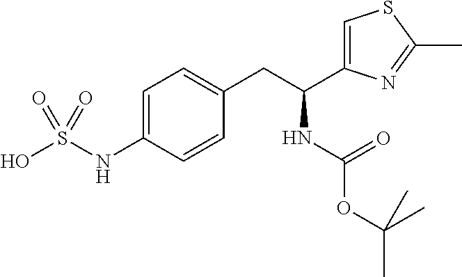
C1=C(NS(O)(=O)=O)C=CC(CC(C2=CSC(C)=N2)NC(=O)OC(C)(C)C)=C1
